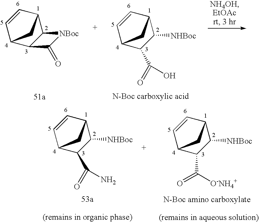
C12C3CC(C=C3)C1C(=O)[NBoc]2.C1([NHBoc])C2CC(C=C2)C1C(=O)O.C1([NHBoc])C2CC(C=C2)C1C(=O)N.C1([NHBoc])C2CC(C=C2)C1C([O-NH4+])=O
